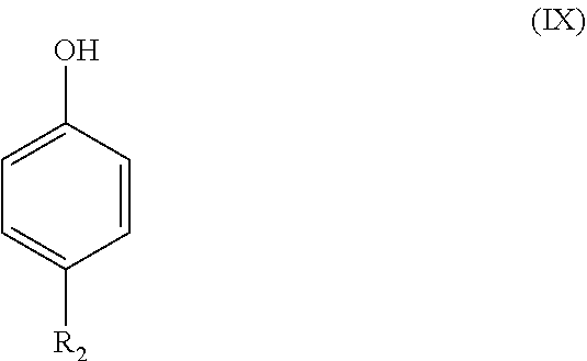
C1=C(O)C=CC([R2])=C1
